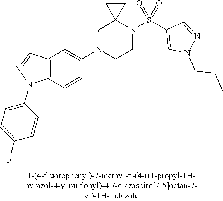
N1(C2=CC3=C(C(C)=C2)N(C2=CC=C(F)C=C2)N=C3)CCN(S(C2=CN(CCC)N=C2)(=O)=O)C2(C1)CC2
